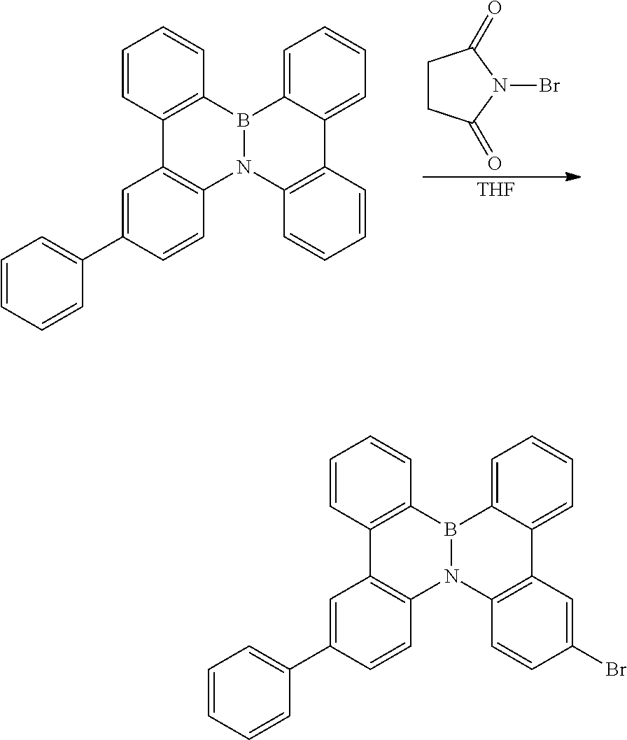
C12=C(C=CC=C1)C1=C(C=CC(C3=CC=CC=C3)=C1)N1C3=C(C4=CC=CC=C4B21)C=C(Br)C=C3.C12=C(C=CC=C1)C1=C(C=CC(C3=CC=CC=C3)=C1)N1C3=C(C4=CC=CC=C4B21)C=CC=C3.C1CC(=O)N(Br)C1=O.[THF]
